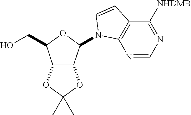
C12C(C(N3C4=C(C([NHDMB])=NC=N4)C=C3)OC1CO)OC(C)(C)O2
